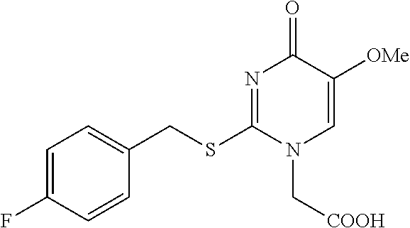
C1=C(F)C=CC(CSC2=NC(=O)C([OMe])=CN2C[COOH])=C1
